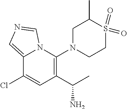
C1(C(C)N)=C(N2CCS(=O)(=O)C(C)C2)N2C(=CN=C2)C(Cl)=C1
